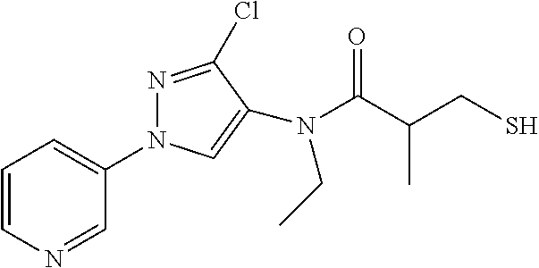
C1=CN=CC(N2N=C(Cl)C(N(CC)C(C(CS)C)=O)=C2)=C1
